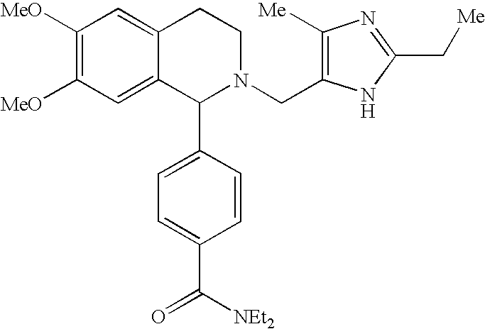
C1([MeO])=C([MeO])C=C2C(=C1)CCN(CC1=C([Me])N=C(C[Me])N1)C2C1=CC=C(C([NEt2])=O)C=C1
